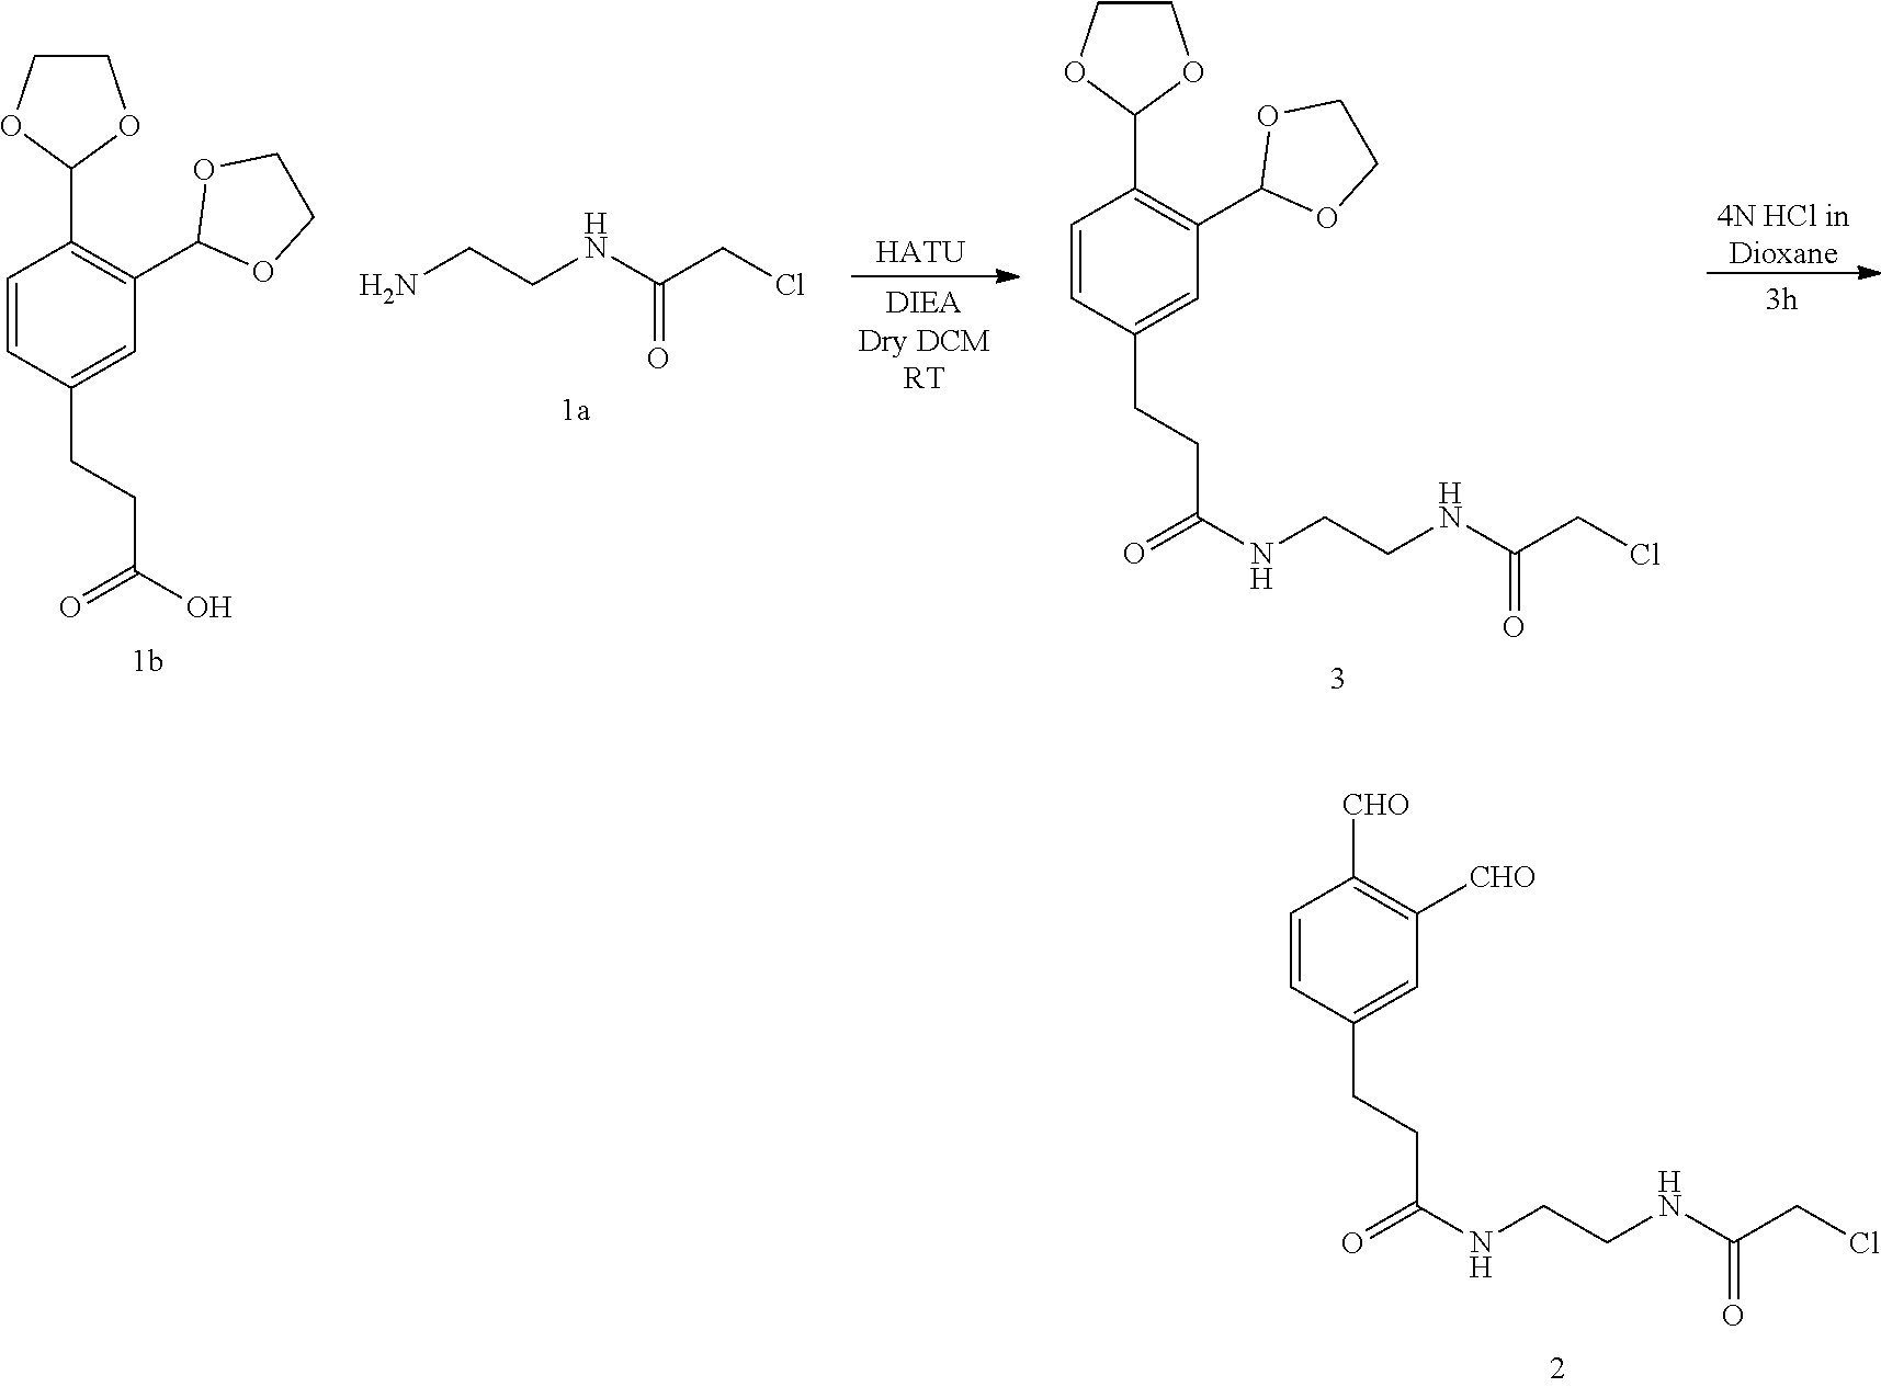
C1=CC(CCC(=O)NCCNC(CCl)=O)=CC([CHO])=C1[CHO].C1=CC(CCC(=O)NCCNC(CCl)=O)=CC(C2OCCO2)=C1C1OCCO1.[4N HCl inDioxane].C1=CC(CCC(=O)O)=CC(C2OCCO2)=C1C1OCCO1.NCCNC(CCl)=O.[HATU]
